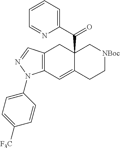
C12=C(C=NN1C1=CC=C([F3C])C=C1)CC1(C(=O)C3=CC=CC=N3)C(=C2)CC[NBoc]C1
